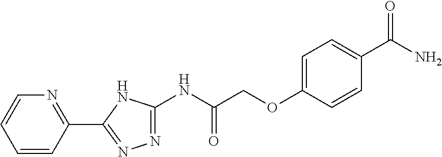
C1(NC(COC2=CC=C(C(N)=O)C=C2)=O)=NN=C(C2=NC=CC=C2)N1
